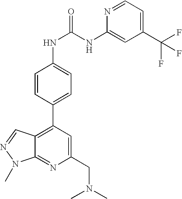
C1(C(F)(F)F)=CC=NC(NC(=O)NC2=CC=C(C3=C4C(=NC(CN(C)C)=C3)N(C)N=C4)C=C2)=C1
